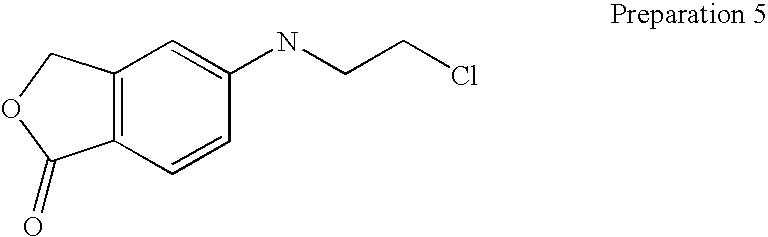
C12=C(C=CC(NCCCl)=C1)C(=O)OC2
